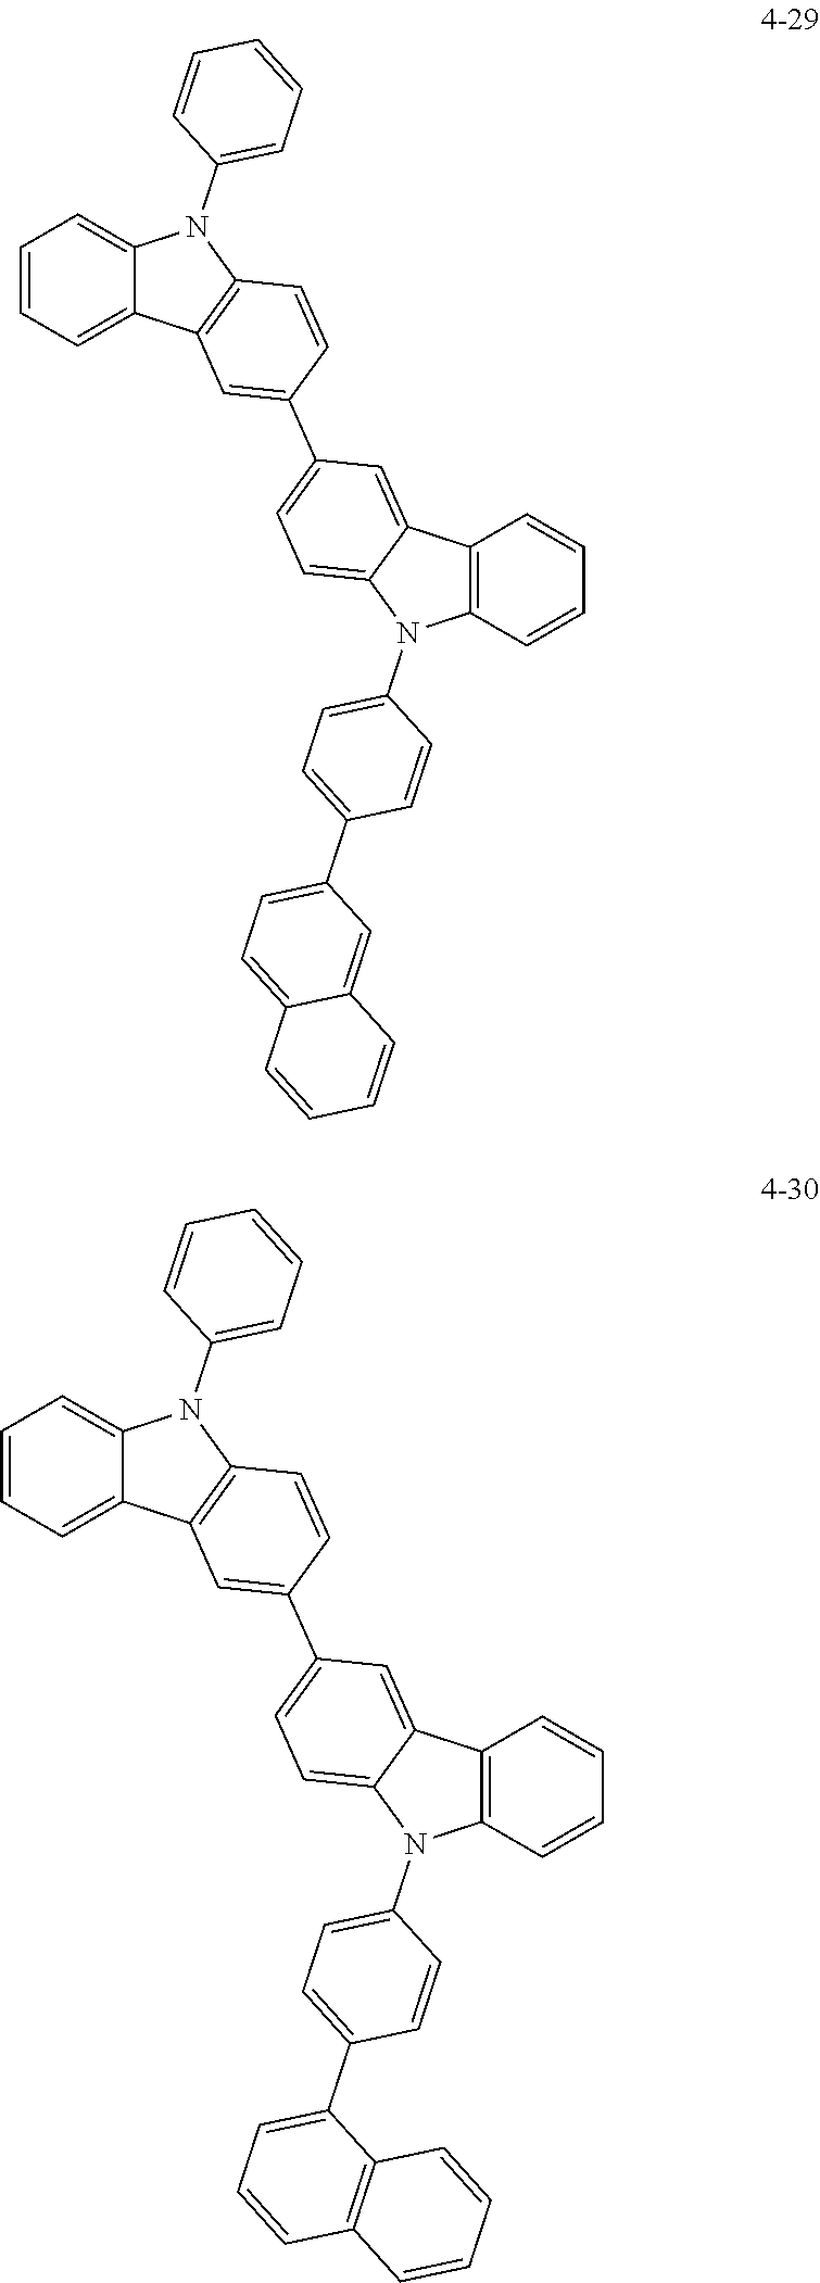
C1=CC=C2C(=C1)N(C1=CC=CC=C1)C1=C2C=C(C2=CC=C3C(=C2)C2=C(N3C3=CC=C(C4=CC=C5C(=C4)C=CC=C5)C=C3)C=CC=C2)C=C1.C1=CC=C2C(=C1)N(C1=CC=CC=C1)C1=C2C=C(C2=CC=C3C(=C2)C2=C(N3C3=CC=C(C4=CC=CC5=C4C=CC=C5)C=C3)C=CC=C2)C=C1
